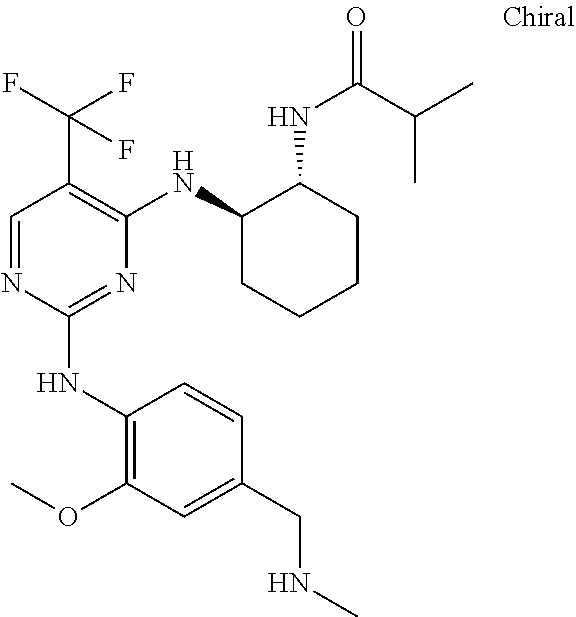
C1(NC2=C(OC)C=C(CNC)C=C2)=NC(NC2CCCCC2NC(=O)C(C)C)=C(C(F)(F)F)C=N1
